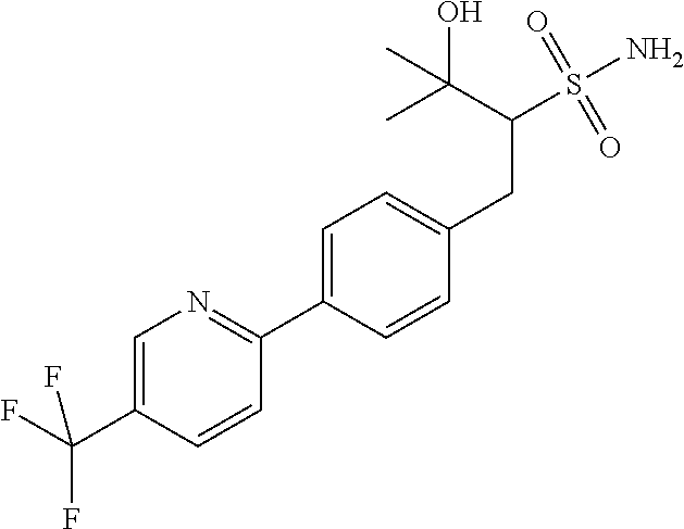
FC(F)(F)C1=CN=C(C2=CC=C(CC(S(=O)(=O)N)C(C)(O)C)C=C2)C=C1
